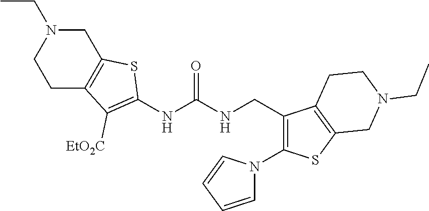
C1C2=C(CN(CC)C1)SC(NC(NCC1=C(N3C=CC=C3)SC3=C1CCN(CC)C3)=O)=C2[EtO2C]
